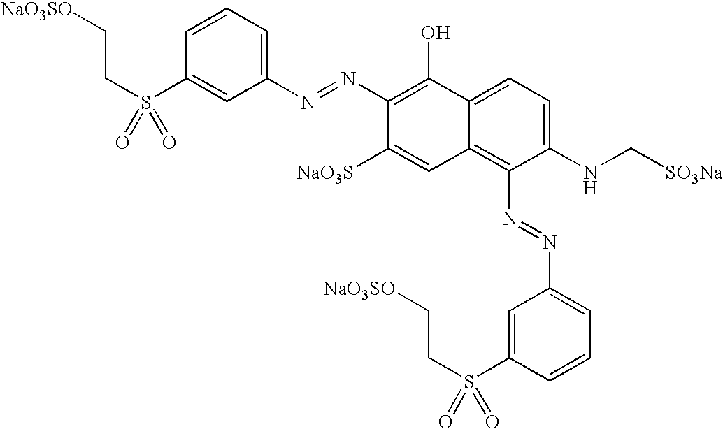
C1=CC=C(N=NC2=C(O)C3=CC=C(NC[SO3Na])C(N=NC4=CC=CC(S(=O)(CC[NaO3SO])=O)=C4)=C3C=C2[NaO3S])C=C1S(CC[NaO3SO])(=O)=O
